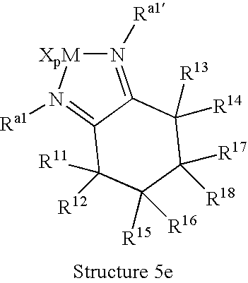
[XpM]1N([Ra1])=C2C(=N1[Ra1])C([R14])([R13])C([R18])([R17])C([R15])([R16])C2([R12])[R11]
